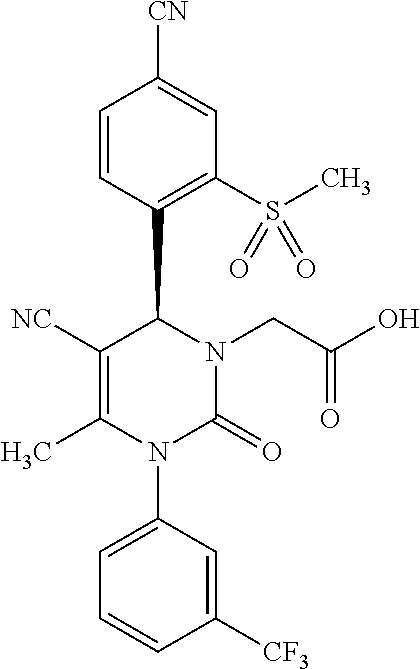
C1=CC(C2C([NC])=C(C)N(C3=CC=CC([CF3])=C3)C(=O)N2CC(O)=O)=C(S(C)(=O)=O)C=C1[CN]
